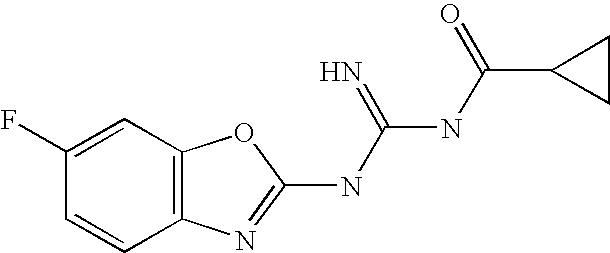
C12=C(N=C(NC(NC(=O)C3CC3)=N)O1)C=CC(F)=C2
